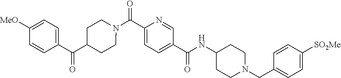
N(C(C1=CC=C(C(=O)N2CCC(C(C3=CC=C([OMe])C=C3)=O)CC2)N=C1)=O)C1CCN(CC2=CC=C([SO2Me])C=C2)CC1
